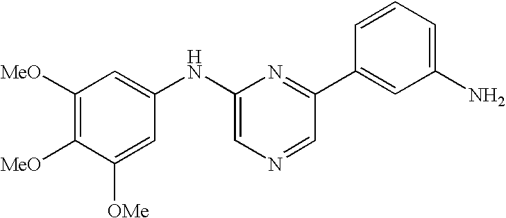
C1([MeO])=C([MeO])C([OMe])=CC(NC2=CN=CC(C3=CC(N)=CC=C3)=N2)=C1
